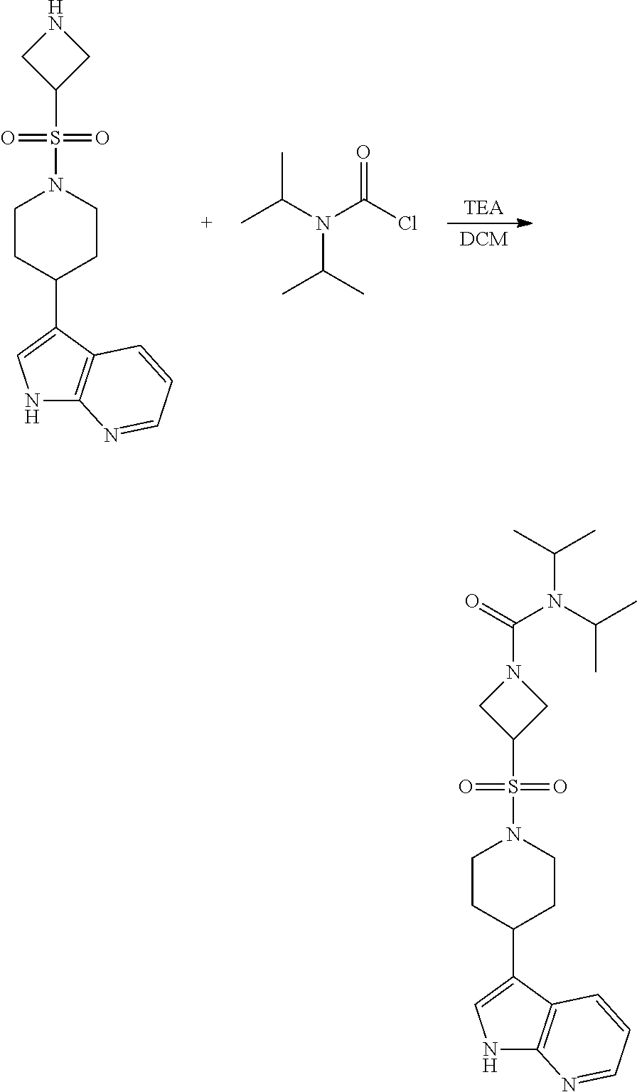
C1(S(=O)(=O)N2CCC(C3=CNC4=C3C=CC=N4)CC2)CN(C(=O)N(C(C)C)C(C)C)C1.C1(S(=O)(=O)N2CCC(C3=CNC4=C3C=CC=N4)CC2)CNC1.CC(N(C(Cl)=O)C(C)C)C
